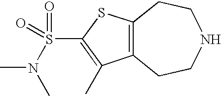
C12=C(SC(S(N(C)C)(=O)=O)=C1C)CCNCC2
